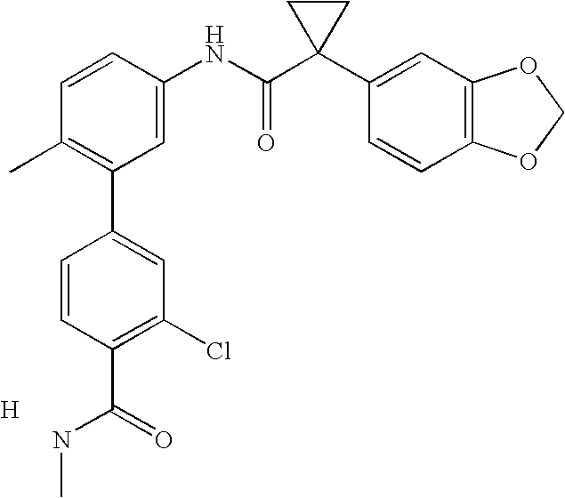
C1=CC(NC(C2(C3=CC4=C(C=C3)OCO4)CC2)=O)=CC(C2=CC(Cl)=C(C(=O)NC)C=C2)=C1C.[H]
